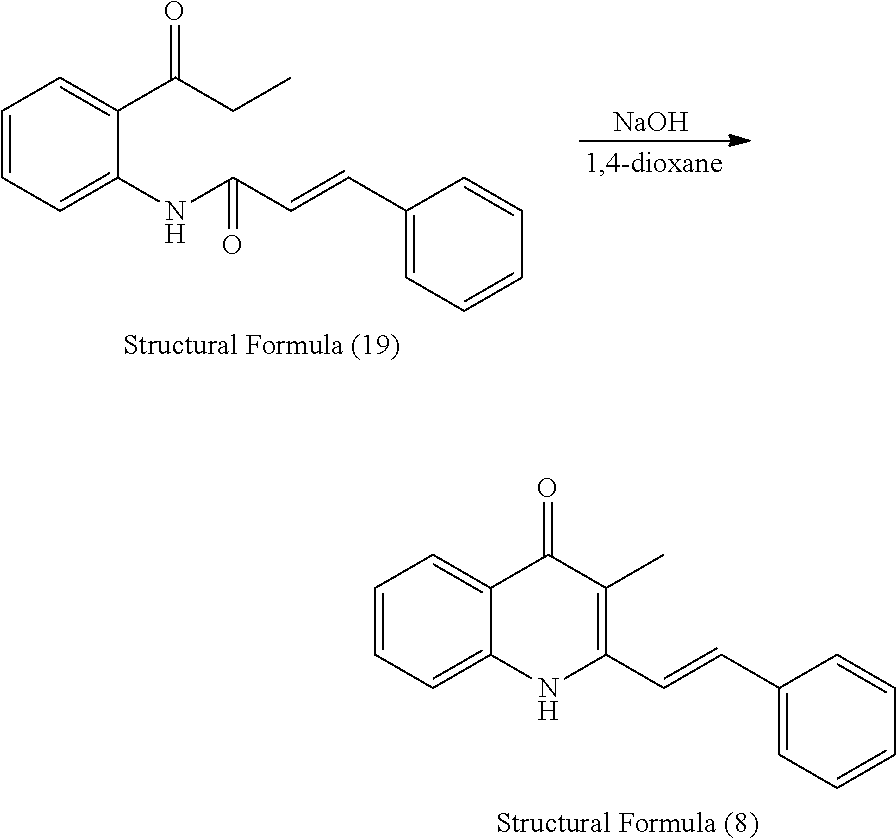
C1=CC=C2C(=C1)C(=O)C(C)=C(C=CC1=CC=CC=C1)N2.C1=CC=C(NC(C=CC2=CC=CC=C2)=O)C(C(CC)=O)=C1.[NaOH]
